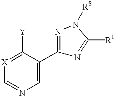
C1([Y])=[X]C=NC=C1C1=NN([R8])C([R1])=N1
